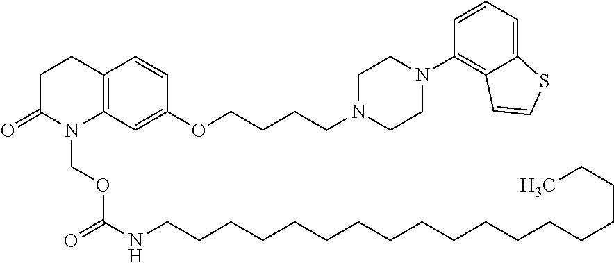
C12=C(CCC(=O)N1COC(NCCCCCCCCCCCCCCCCCC)=O)C=CC(OCCCCN1CCN(C3=C4C(=CC=C3)SC=C4)CC1)=C2
